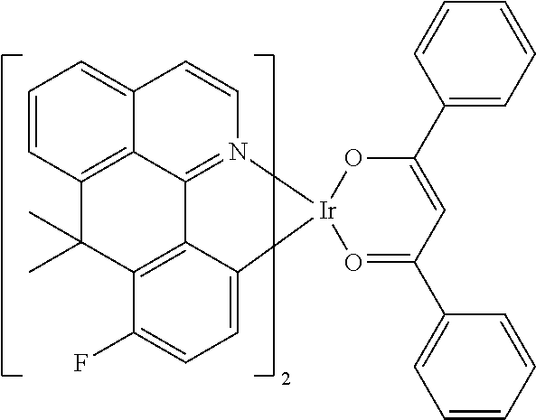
C1=CC2=C3C(=C1)C=CN1=C3C3=C(C(F)=CC=C3[Ir]13O=C(C1=CC=CC=C1)C=C(C1=CC=CC=C1)O3)C2(C)C
